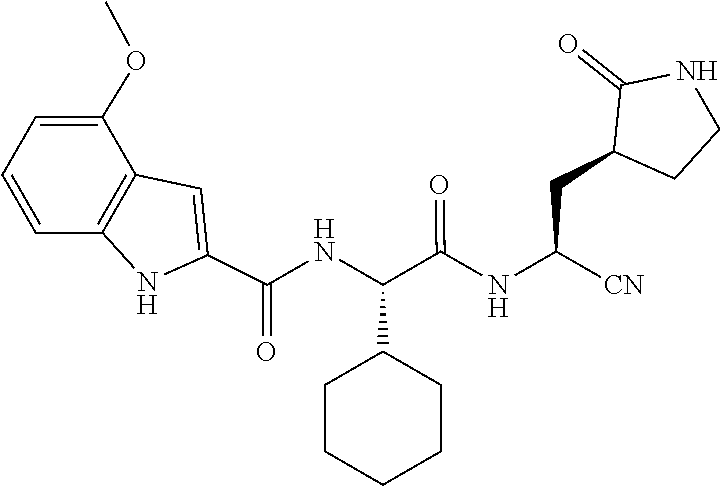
C1(C(NC(C(=O)NC(CC2C(=O)NCC2)[CN])C2CCCCC2)=O)=CC2=C(N1)C=CC=C2OC
